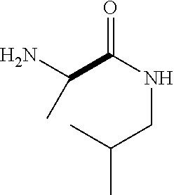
N(C(=O)C(N)C)CC(C)C
